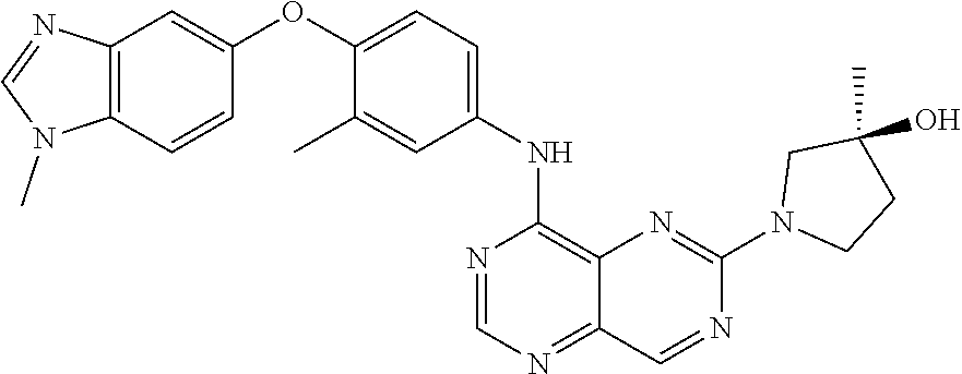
C1=NC(NC2=CC=C(OC3=CC4=C(N(C)C=N4)C=C3)C(C)=C2)=C2N=C(N3CCC(O)(C)C3)N=CC2=N1
